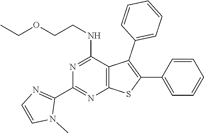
C1(C2=NC=CN2C)=NC2=C(C(NCCOCC)=N1)C(C1=CC=CC=C1)=C(C1=CC=CC=C1)S2
